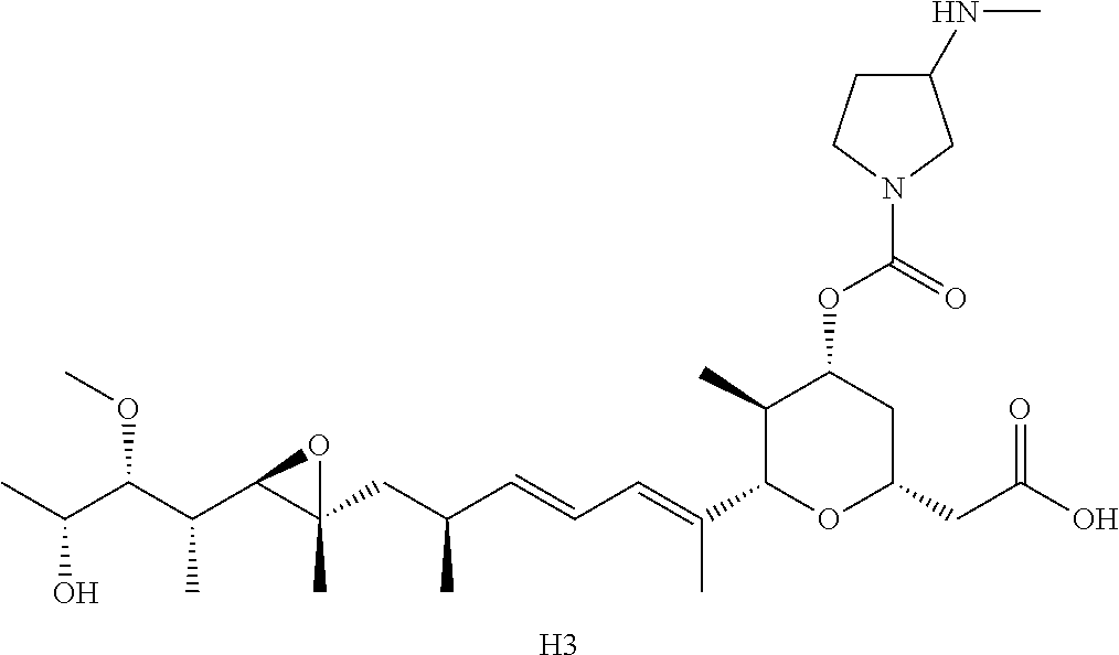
C1(C)C(C(=CC=CC(CC2(C)C(C(C(C(C)O)OC)C)O2)C)C)OC(CC(O)=O)CC1OC(=O)N1CCC(NC)C1.[H3]
